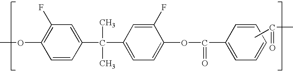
C1=CC(C(C)(C)C2=CC=C(OC(=O)C3=CC=CC=C3)C(F)=C2)=CC(F)=C1OC.CC(C)=O
